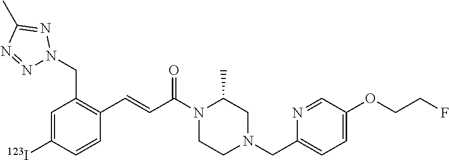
C1=C([123I])C=CC(C=CC(N2CCN(CC3=CC=C(OCCF)C=N3)CC2C)=O)=C1CN1N=NC(C)=N1
